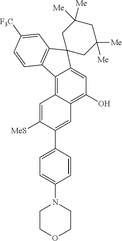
C12=C3C(=C(O)C=C1C1(C4=C2C=CC([F3C])=C4)CC([Me])([Me])CC([Me])([Me])C1)C=C(C1=CC=C(N2CCOCC2)C=C1)C([MeS])=C3
